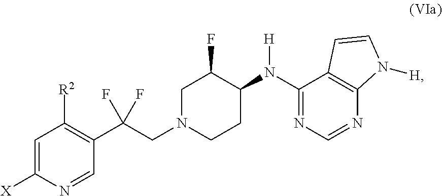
C1=C([X])N=CC(C(CN2CCC(N(C3=NC=NC4=C3C=CN4[H])[H])C(F)C2)(F)F)=C1[R2]
